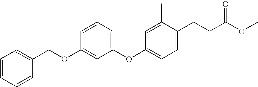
C1=C(COC2=CC(OC3=CC=C(CCC(OC)=O)C(C)=C3)=CC=C2)C=CC=C1
